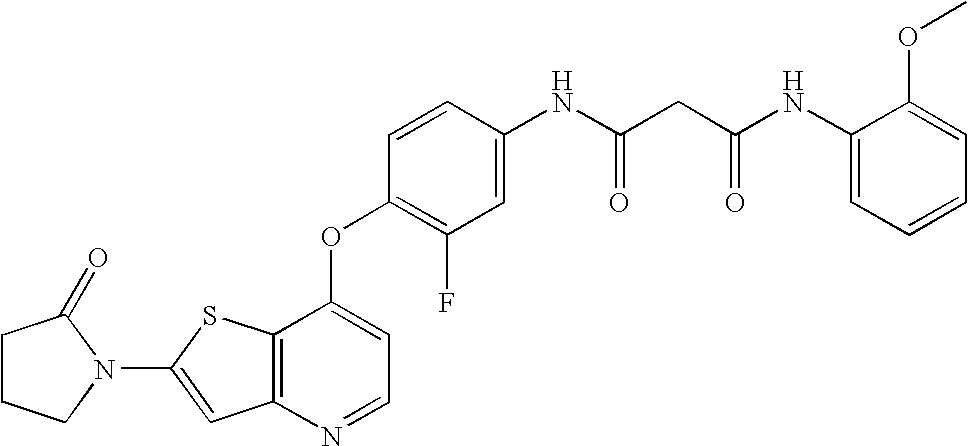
C12=C(SC(N3CCCC3=O)=C1)C(OC1=C(F)C=C(NC(CC(NC3=CC=CC=C3OC)=O)=O)C=C1)=CC=N2
